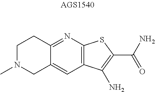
C1N(C)CC2=CC3=C(N=C2C1)SC(C(N)=O)=C3N
